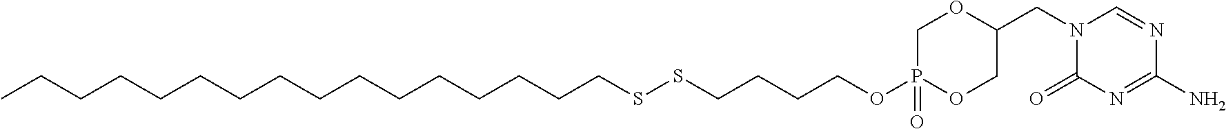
C(CCCCCCCCCCCCCSSCCCCOP1(=O)OCC(CN2C(=O)N=C(N)N=C2)OC1)CC
